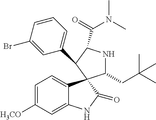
C1(C2C(C(=O)N(C)C)NC(CC(C)(C)C)C23C2=CC=C([H3CO])C=C2NC3=O)=CC=CC(Br)=C1
